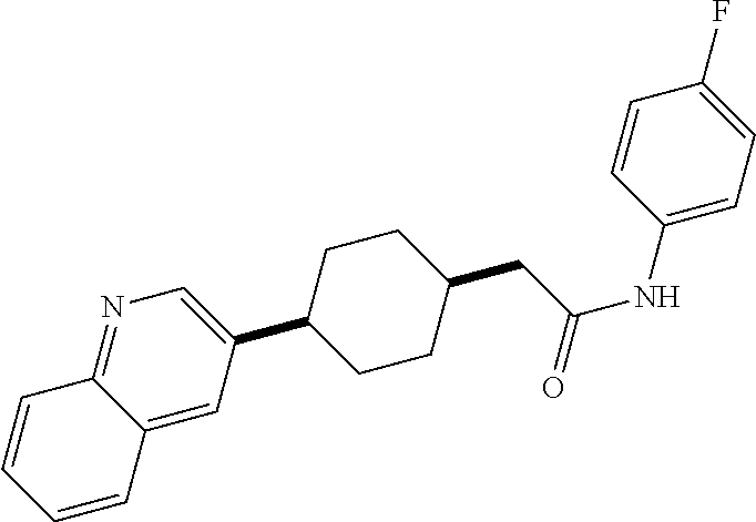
N1=C2C(=CC(C3CCC(CC(NC4=CC=C(F)C=C4)=O)CC3)=C1)C=CC=C2
